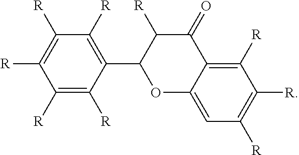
C1([R])=C(C2OC3=CC([R])=C([R])C([R])=C3C(=O)C2[R])C([R])=C([R])C([R])=C1[R]
